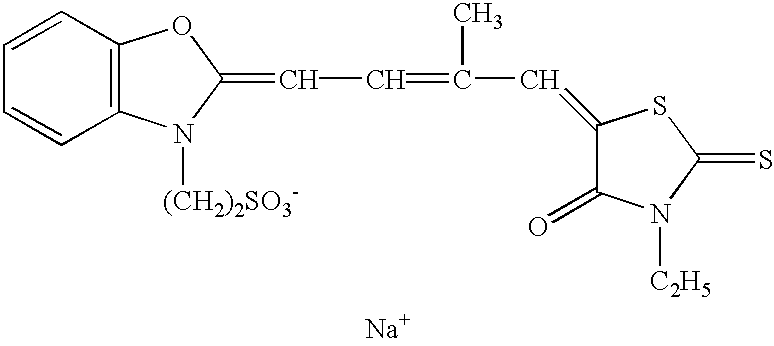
[Na].C1=CC=CC2=C1N([(CH2)2SO3-])C(=CC=C(C=C1C(=O)N([C2H5])C(=S)S1)C)O2
